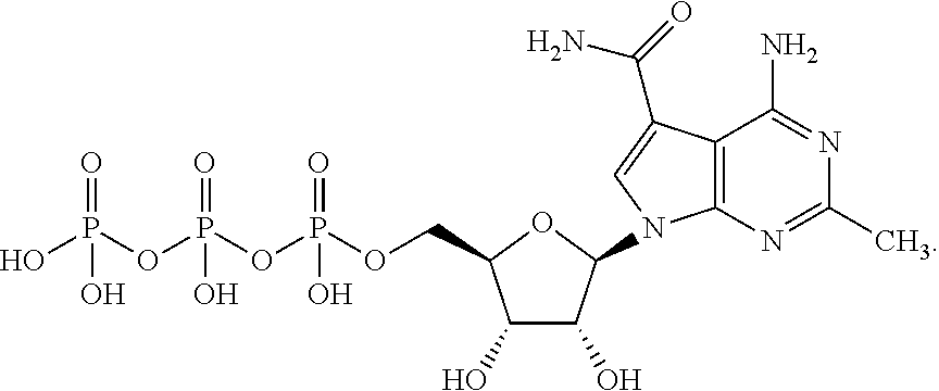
C12=C(N=C(C)N=C1N)N(C1C(O)C(O)C(COP(OP(OP(O)(=O)O)(O)=O)(O)=O)O1)C=C2C(N)=O
